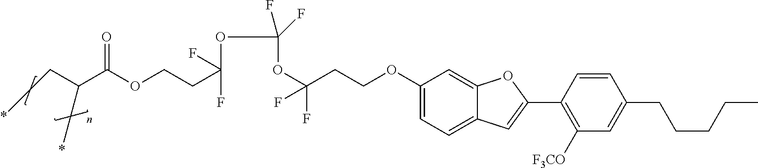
C1(OCCC(OC(OC(CCOC(C(C*)*)=O)(F)F)(F)F)(F)F)=CC=C2C(=C1)OC(C1=C([F3CO])C=C(CCCCC)C=C1)=C2
